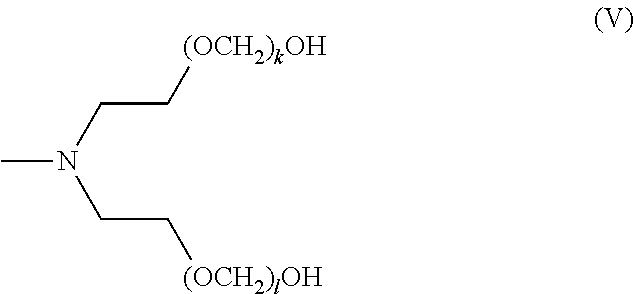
CN(CC[(OCH2)kOH])CC[(OCH2)lOH]
